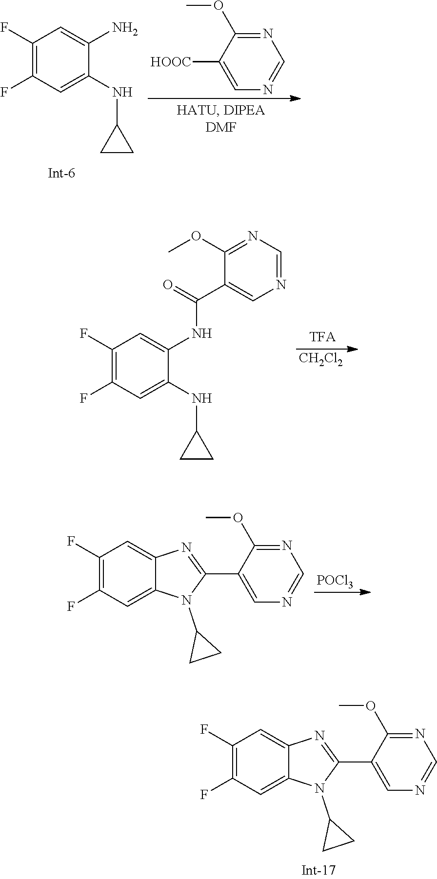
C1(F)=C(F)C=C(NC2CC2)C(N)=C1.N1=C(OC)C([HOOC])=CN=C1.C1(F)=C(F)C=C(NC2CC2)C(NC(C2=CN=CN=C2OC)=O)=C1.[CH2Cl2].C1(F)=C(F)C=C2C(=C1)N=C(C1=CN=CN=C1OC)N2C1CC1.[POCl3].C1(F)=C(F)C=C2C(=C1)N=C(C1=CN=CN=C1OC)N2C1CC1
